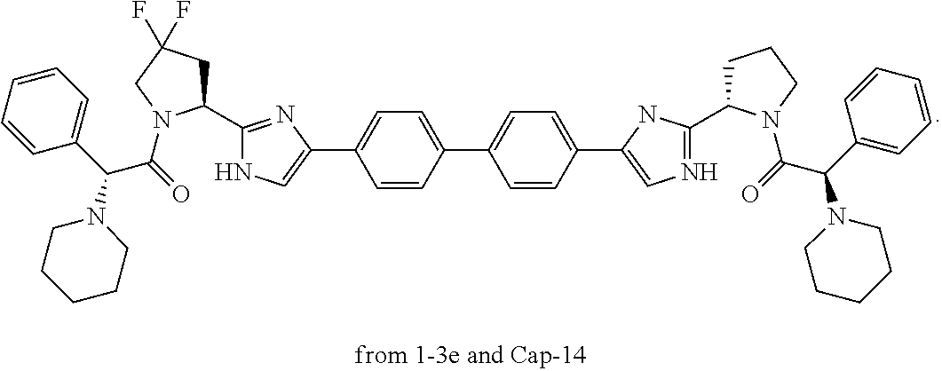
C1=C(C2=CNC(C3CC(F)(F)CN3C(=O)C(C3=CC=CC=C3)N3CCCCC3)=N2)C=CC(C2=CC=C(C3=CN=C(C4CCCN4C(=O)C(C4=CC=CC=C4)N4CCCCC4)N3)C=C2)=C1
